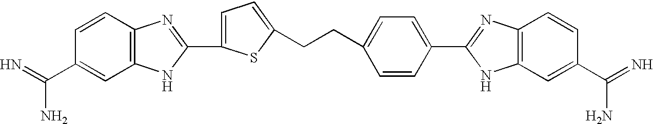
C12=C(C=CC(C(=N)N)=C1)N=C(C1=CC=C(CCC3=CC=C(C4=NC5=C(N4)C=C(C(N)=N)C=C5)C=C3)S1)N2
